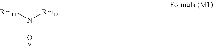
[Rm11]N([Rm12])O
